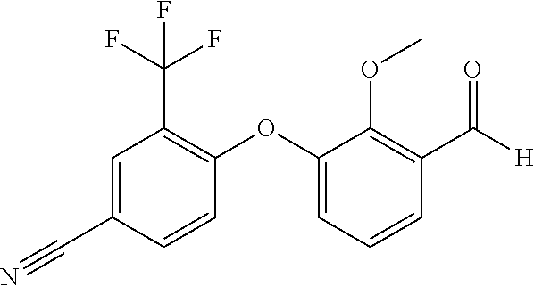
C1=C(OC2=C(C(F)(F)F)C=C(C#N)C=C2)C(OC)=C(C([H])=O)C=C1
